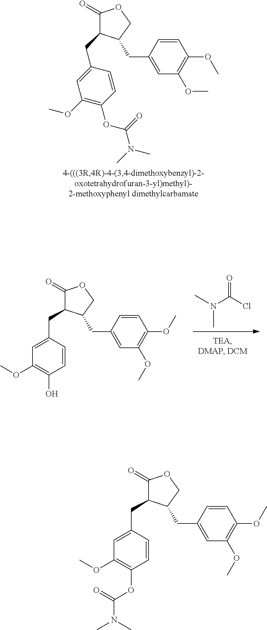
N(C(Cl)=O)(C)C.C1(=O)OCC(CC2=CC(OC)=C(OC)C=C2)C1CC1=CC(OC)=C(O)C=C1.C1(=O)OCC(CC2=CC(OC)=C(OC)C=C2)C1CC1=CC(OC)=C(OC(N(C)C)=O)C=C1.C1(=O)OCC(CC2=CC(OC)=C(OC)C=C2)C1CC1=CC(OC)=C(OC(=O)N(C)C)C=C1
